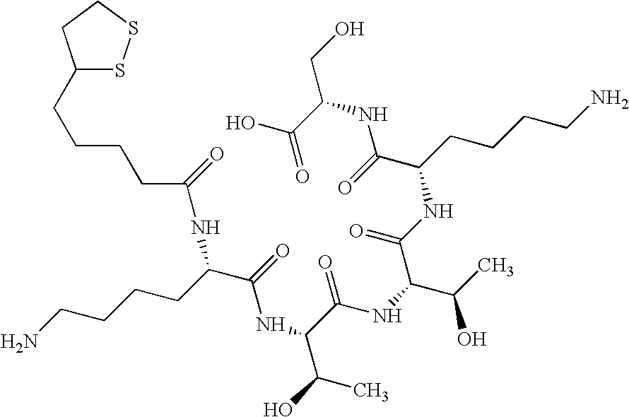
C(=O)(NC(CCCCN)C(NC(C(NC(C(C)O)C(NC(C(NC(CO)C(=O)O)=O)CCCCN)=O)=O)C(C)O)=O)CCCCC1SSCC1
